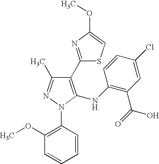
C1(C2=NC(OC)=CS2)=C(NC2=C(C(=O)O)C=C(Cl)C=C2)N(C2=C(OC)C=CC=C2)N=C1C
